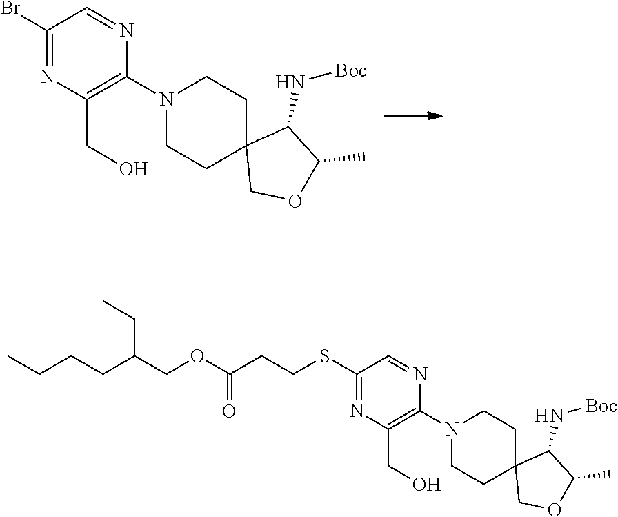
C1(SCCC(OCC(CCCC)CC)=O)=NC(CO)=C(N2CCC3(CC2)COC(C)C3N[Boc])N=C1.C1(Br)=NC(CO)=C(N2CCC3(CC2)COC(C)C3N[Boc])N=C1
